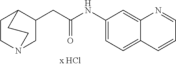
C1CN2CC(CC(NC3=CC=C4C(=C3)N=CC=C4)=O)C1CC2
